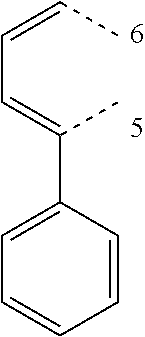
C(C)(=CC=CC)C1=CC=CC=C1
